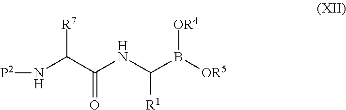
N(C(B([OR5])[OR4])[R1])C(C(N[P2])[R7])=O
